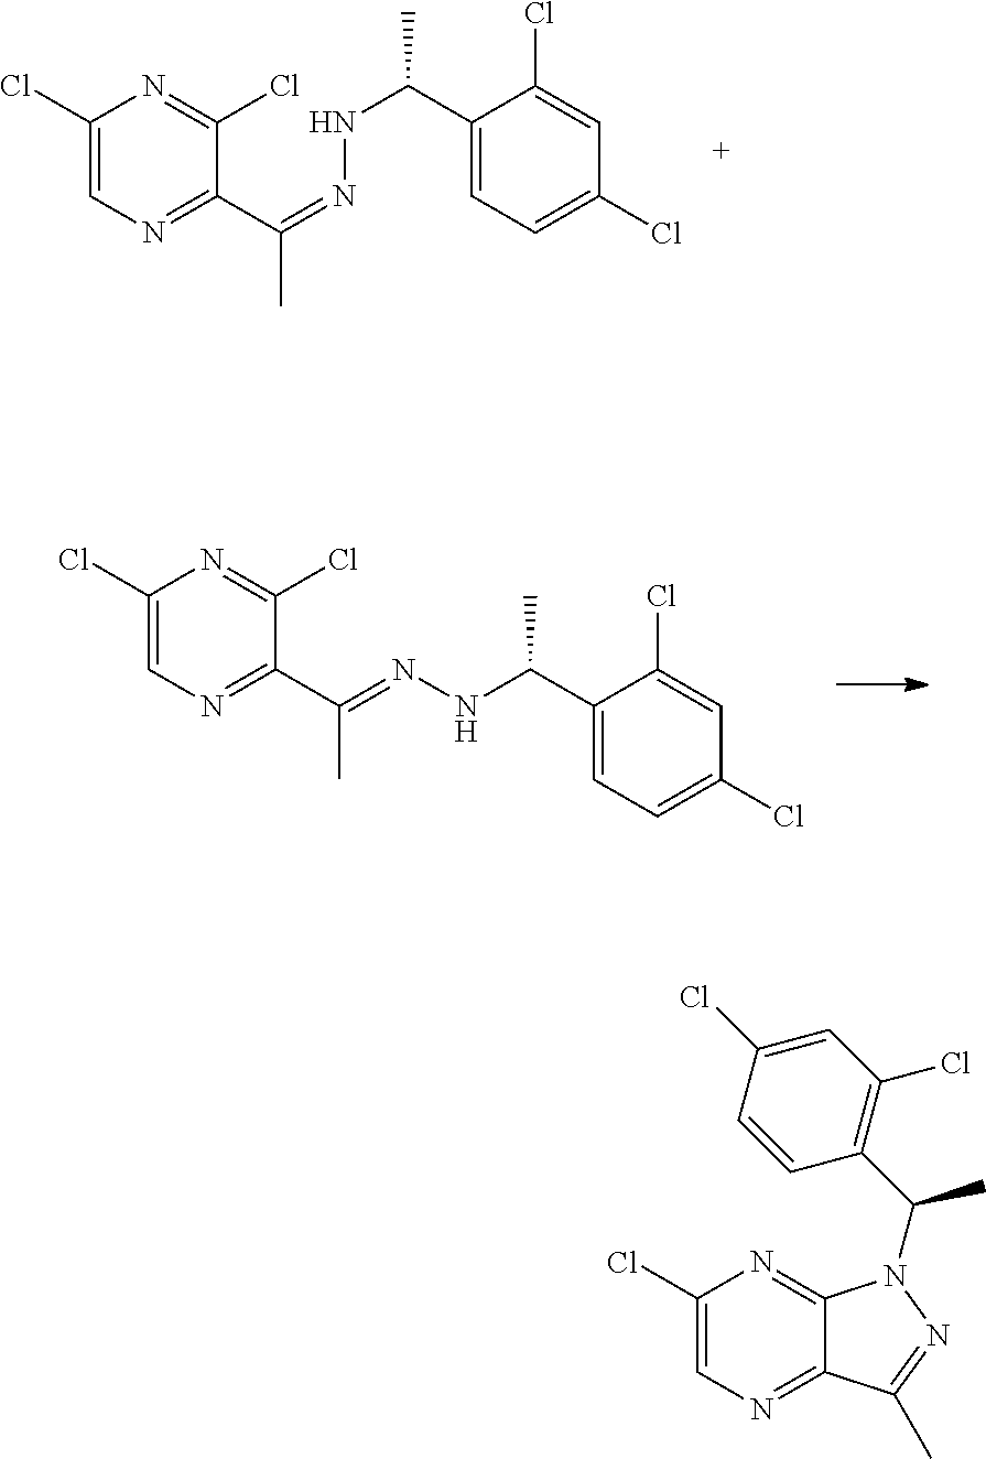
C1(Cl)=CN=C(C(=NNC(C2=CC=C(Cl)C=C2Cl)C)C)C(Cl)=N1.C1(Cl)=CN=C(C(=NNC(C2=CC=C(Cl)C=C2Cl)C)C)C(Cl)=N1.C1(Cl)=CN=C2C(=N1)N(C(C1=C(Cl)C=C(Cl)C=C1)C)N=C2C
